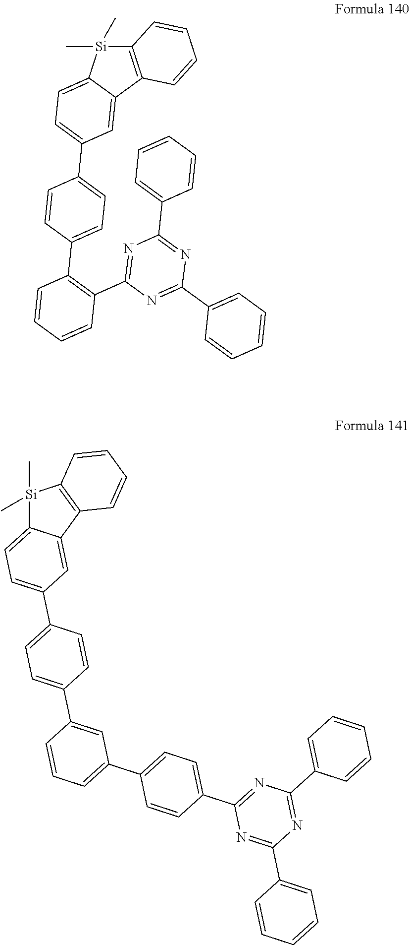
[Si]1(C)(C)C2=CC=C(C3=CC=C(C4=CC(C5=CC=C(C6=NC(C7=CC=CC=C7)=NC(C7=CC=CC=C7)=N6)C=C5)=CC=C4)C=C3)C=C2C2=C1C=CC=C2.C12=C(C3=CC(C4=CC=C(C5=C(C6=NC(C7=CC=CC=C7)=NC(C7=CC=CC=C7)=N6)C=CC=C5)C=C4)=CC=C3[Si]1(C)C)C=CC=C2
